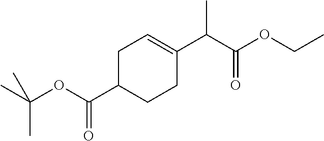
C1C(C(OC(C)(C)C)=O)CCC(C(C(OCC)=O)C)=C1
